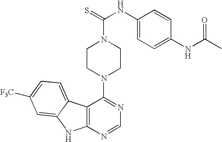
C12=C(N=CN=C1N1CCN(C(=S)NC3=CC=C(NC(C)=O)C=C3)CC1)NC1=CC([F3C])=CC=C21
